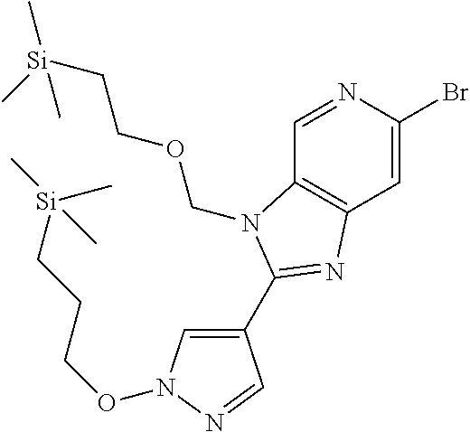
C1=C(Br)N=CC2=C1N=C(C1=CN(OCCC[Si](C)(C)C)N=C1)N2COCC[Si](C)(C)C
